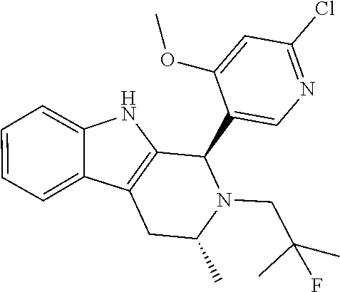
C12=CC=CC=C1NC1=C2CC(C)N(CC(C)(C)F)C1C1=CN=C(Cl)C=C1OC
